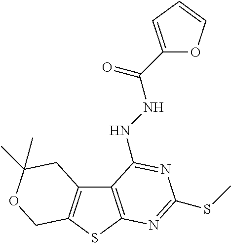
C12=C(SC3=C1CC(C)(C)OC3)N=C(SC)N=C2NNC(C1=CC=CO1)=O
